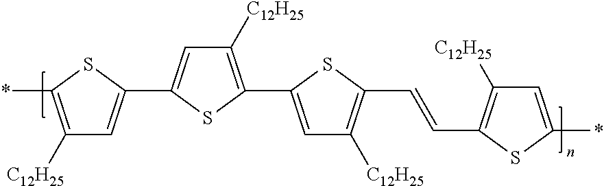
C1=C(C2=CC([C12H25])=C(C3=CC([C12H25])=C(C=CC4=C([C12H25])C=C(*)S4)S3)S2)SC(*)=C1[C12H25]
